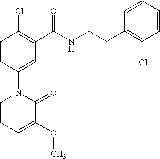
C1=CC(N2C=CC=C(OC)C2=O)=CC(C(NCCC2=C(Cl)C=CC=C2)=O)=C1Cl
